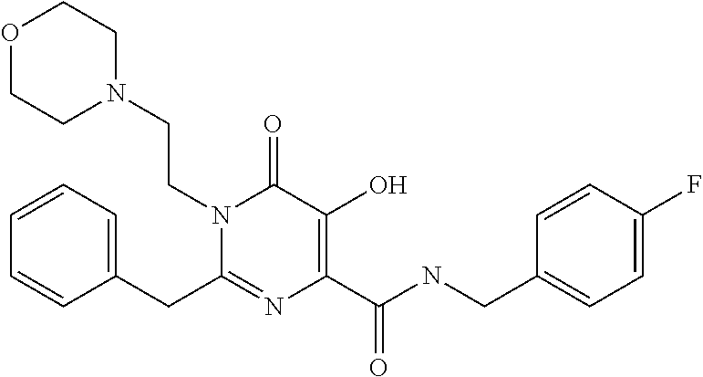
C(C1=NC(C(NCC2=CC=C(F)C=C2)=O)=C(O)C(=O)N1CCN1CCOCC1)C1=CC=CC=C1
